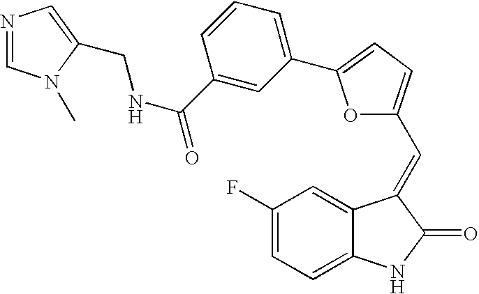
C1(F)=CC=C2C(=C1)C(=CC1=CC=C(C3=CC=CC(C(NCC4=CN=CN4C)=O)=C3)O1)C(=O)N2
